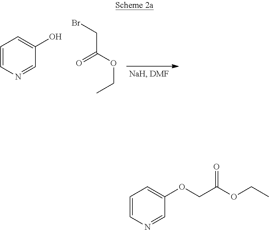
C1=CN=CC(O)=C1.BrCC(OCC)=O.C1=CN=CC(OCC(OCC)=O)=C1
